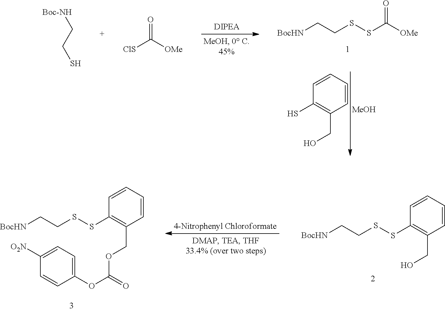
[BocHN]CCSSC([OMe])=O.C1=CC=CC(S)=C1CO.[MeOH].[Boc-NH]CCS.[ClS]C([OMe])=O.C1=CC=CC(SSCC[BocHN])=C1CO.C1=CC=CC(SSCC[BocHN])=C1COC(OC1=CC=C([O2N])C=C1)=O
